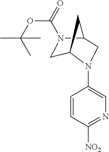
C1=CC([NO2])=NC=C1N1C2CN(C(OC(C)(C)C)=O)C(C1)C2
